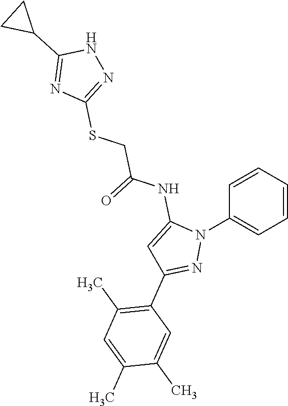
C1=CC=CC(N2C(NC(=O)CSC3=NNC(C4CC4)=N3)=CC(C3=C(C)C=C(C)C(C)=C3)=N2)=C1
